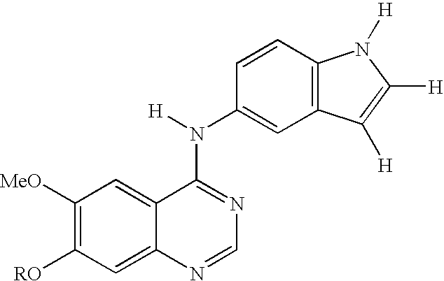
C1([MeO])=C([RO])C=C2C(=C1)C(N(C1=CC3=C(C=C1)N([H])C([H])=C3[H])[H])=NC=N2
